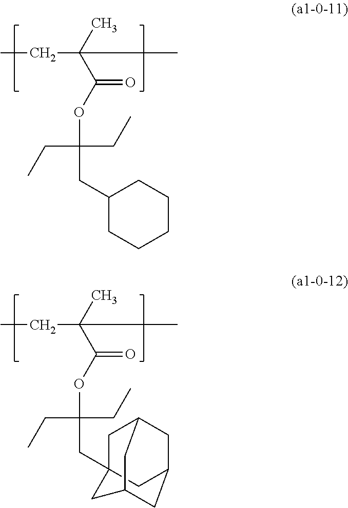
CCC(C)(C(OC(CC)(CC)CC1CCCCC1)=O)C.CCC(C)(C(OC(CC)(CC)CC12CC3CC(C1)CC(C2)C3)=O)C
